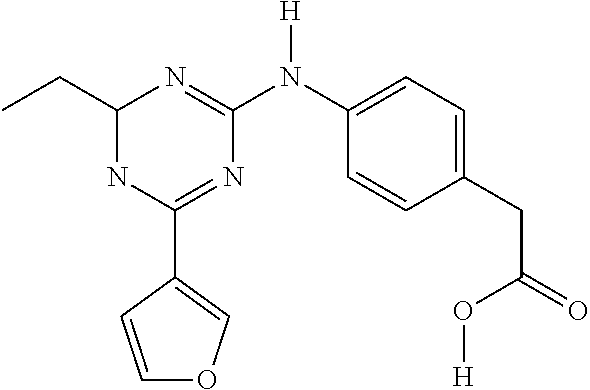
C1(C2=COC=C2)=NC(N(C2=CC=C(CC(=O)O[H])C=C2)[H])=NC(CC)N1
